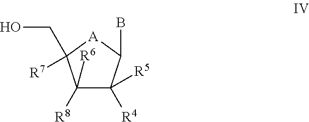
C1([R8])([R6])C([R4])([R5])C(B)[A]C1(CO)[R7]
